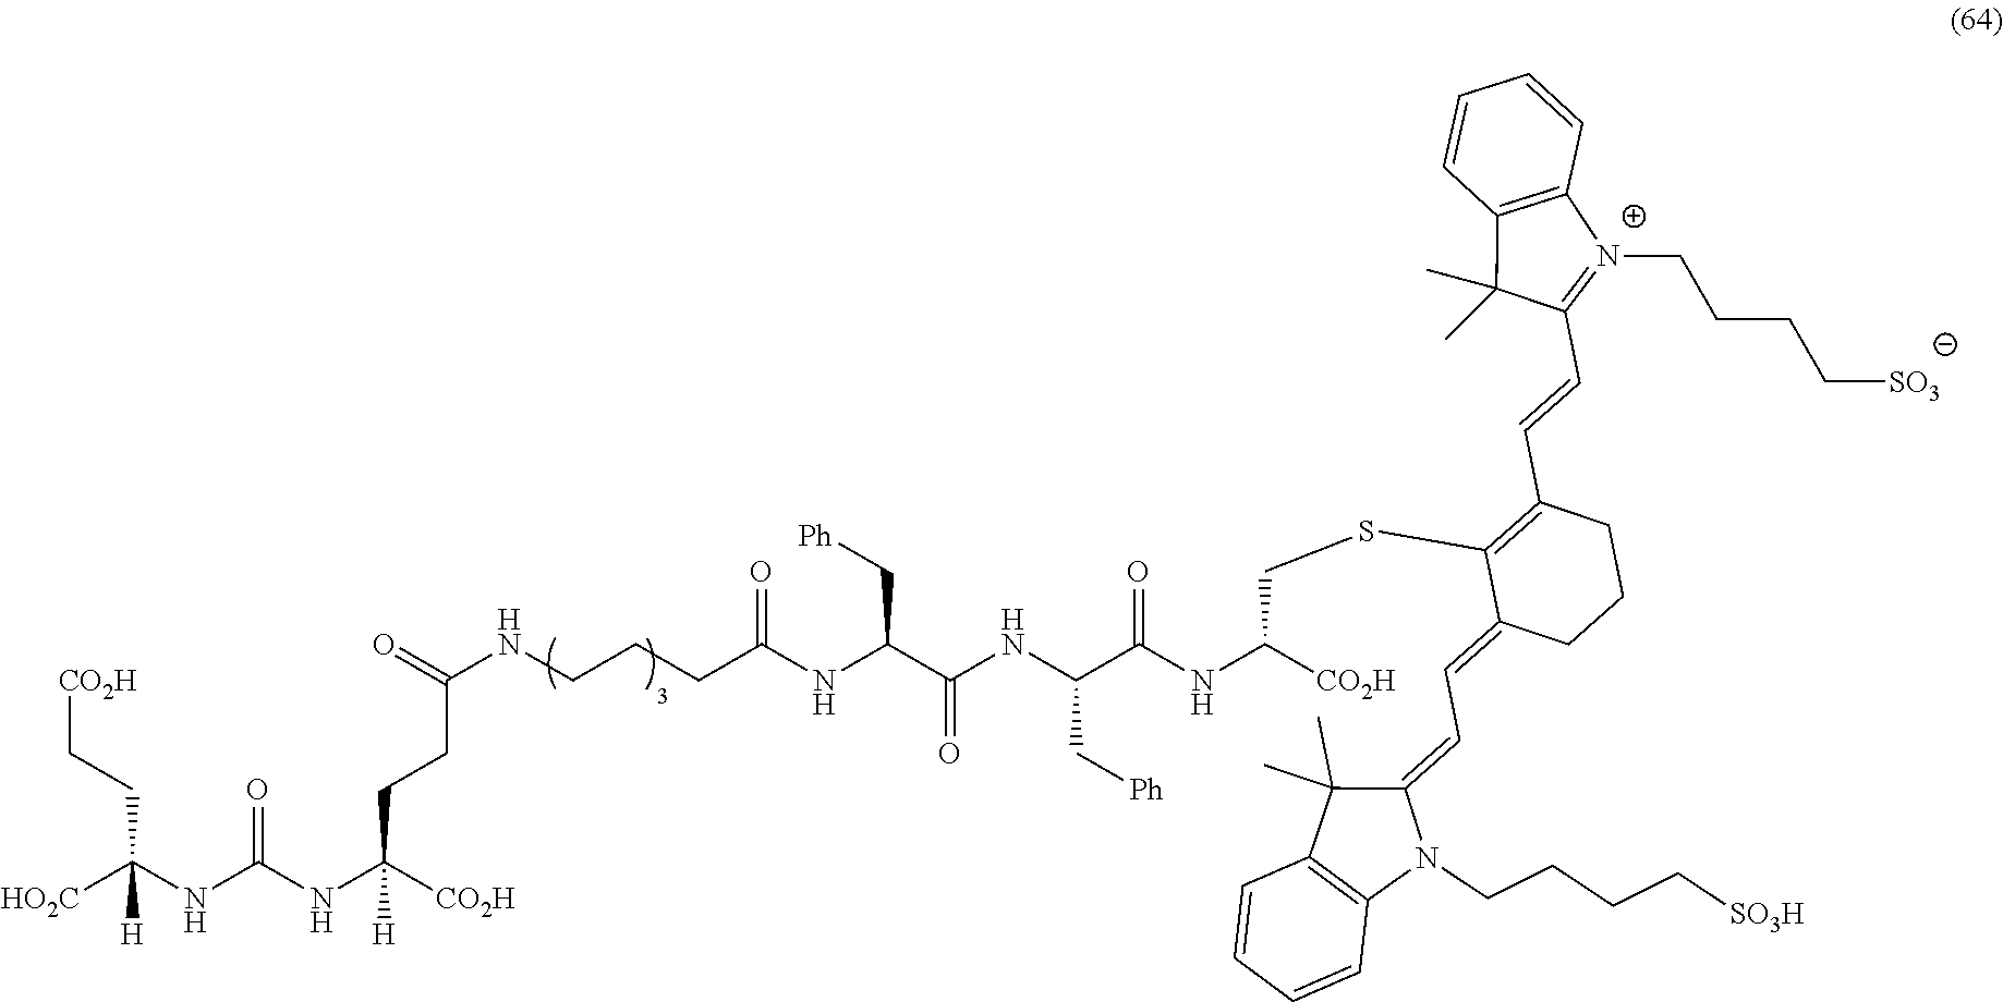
[HO2C]C(NC(NC([CO2H])(CCC(NCCCC(NC(C(NC(C(NC(CSC1=C(C=CC2=[N+](CCCC[SO3])C3=C(C2(C)C)C=CC=C3)CCCC1=CC=C1C(C)(C)C2=C(N1CCCC[SO3H])C=CC=C2)[CO2H])=O)C[Ph])=O)C[Ph])=O)=O)[H])=O)(CC[CO2H])[H]
